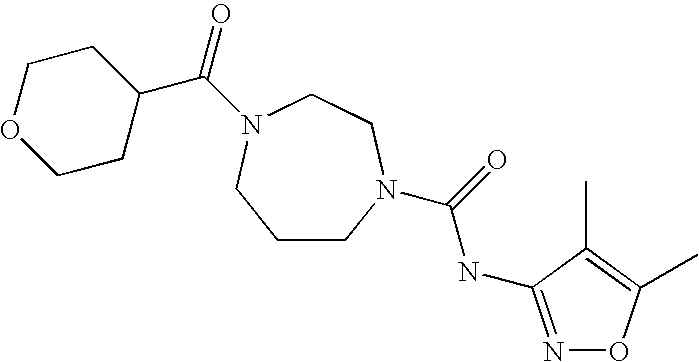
C1CN(C(=O)NC2=NOC(C)=C2C)CCN(C(=O)C2CCOCC2)C1
